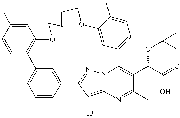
C1=CC2=CC(=C1)C1=C(C=C(F)C=C1)OCC#CCOC1=CC(=CC=C1C)C1=C(C(C(=O)O)OC(C)(C)C)C(C)=NC3=CC2=NN31
